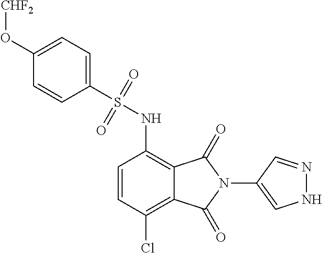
C1(O[CHF2])=CC=C(S(=O)(=O)NC2=C3C(=C(Cl)C=C2)C(=O)N(C2=CNN=C2)C3=O)C=C1
